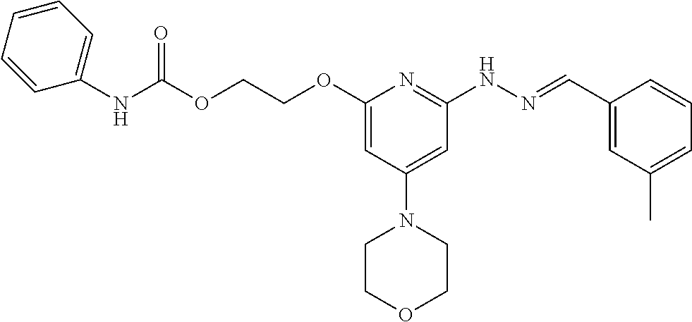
O(C(NC1=CC=CC=C1)=O)CCOC1=CC(N2CCOCC2)=CC(NN=CC2=CC(C)=CC=C2)=N1
